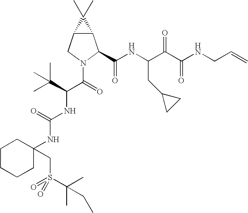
C12C(CN(C(=O)C(C(C)(C)C)NC(NC3(CS(=O)(C(C)(C)CC)=O)CCCCC3)=O)C1C(NC(C(C(NCC=C)=O)=O)CC1CC1)=O)C2(C)C
